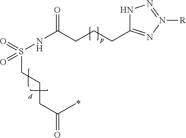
N1C(CCCC(=O)NS(CCCC(=O)C)(=O)=O)=NN([R])=N1
